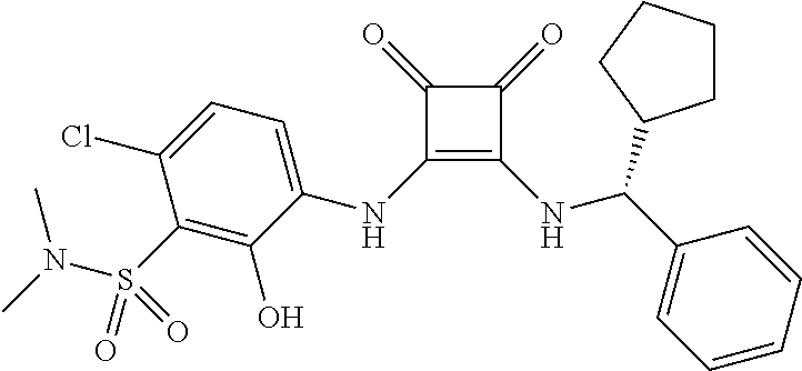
C(C1=CC=CC=C1)(NC1=C(NC2=CC=C(Cl)C(S(N(C)C)(=O)=O)=C2O)C(=O)C1=O)C1CCCC1
